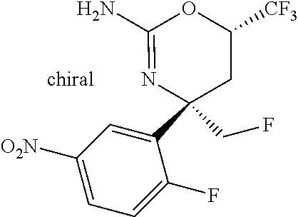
C1([O2N])=CC=C(F)C(C2(CF)CC([CF3])OC(N)=N2)=C1
